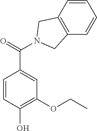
C1=CC(O)=C(OCC)C=C1C(=O)N1CC2=C(C=CC=C2)C1
